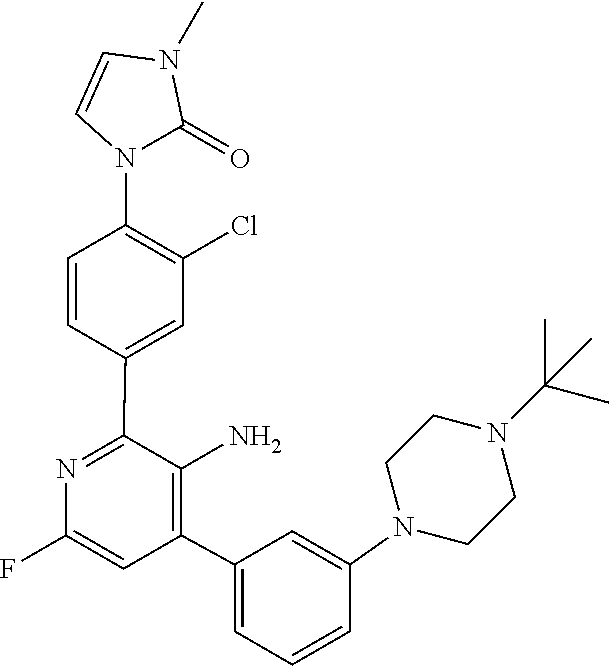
C1(C2=NC(F)=CC(C3=CC=CC(N4CCN(C(C)(C)C)CC4)=C3)=C2N)=CC(Cl)=C(N2C(=O)N(C)C=C2)C=C1
